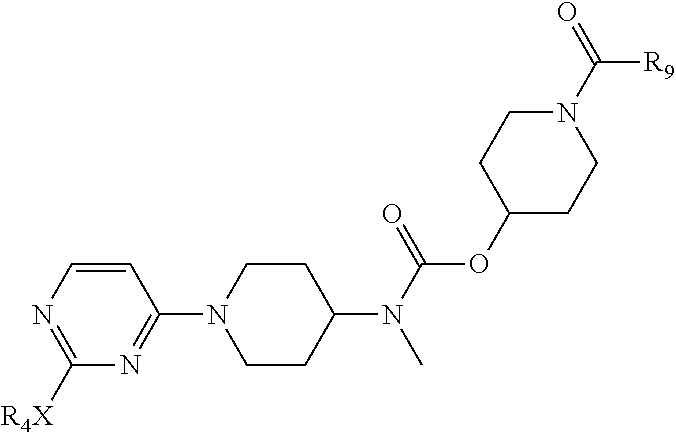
C1=CN=C([R4X])N=C1N1CCC(N(C(=O)OC2CCN(C(=O)[R9])CC2)C)CC1
